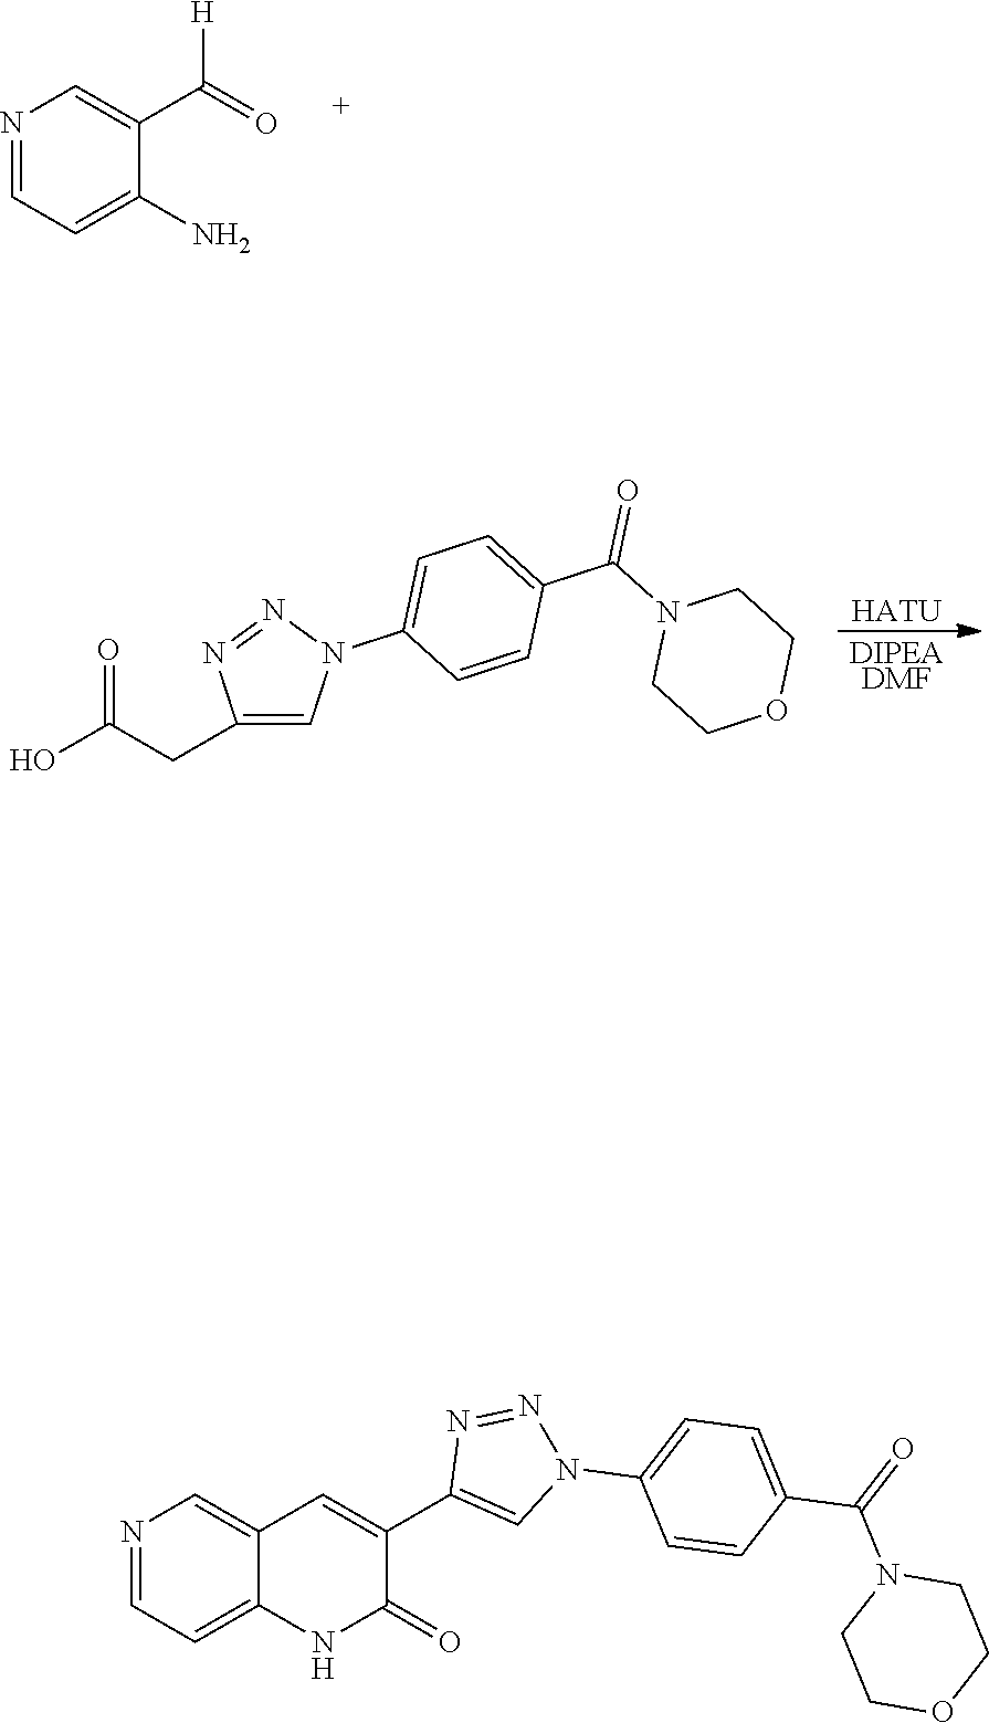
N1=CC=C(N)C(C(=O)[H])=C1.[HATU].[DIPEADMF].C1(CC(O)=O)=CN(C2=CC=C(C(N3CCOCC3)=O)C=C2)N=N1.N1=CC=C2C(=C1)C=C(C1=CN(C3=CC=C(C(=O)N4CCOCC4)C=C3)N=N1)C(=O)N2
